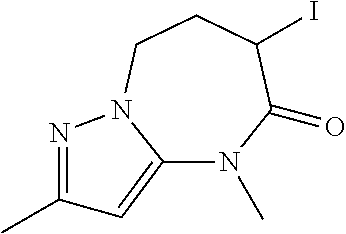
C12=CC(C)=NN1CCC(I)C(=O)N2C
